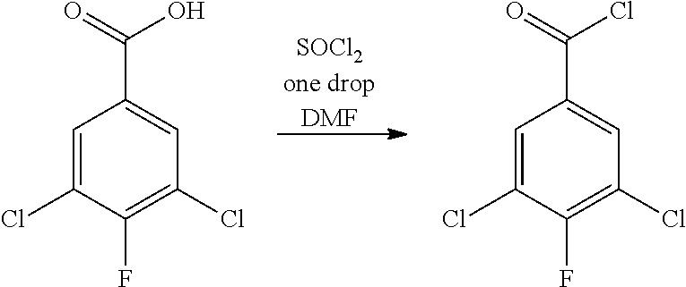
[SOCl2one dropDMF].C1=C(Cl)C(F)=C(Cl)C=C1C(=O)Cl.C1=C(Cl)C(F)=C(Cl)C=C1C(=O)O
